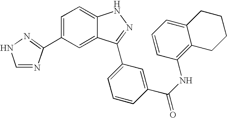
C1=C(C2=NNC=N2)C=C2C(=C1)NN=C2C1=CC=CC(C(NC2=C3C(=CC=C2)CCCC3)=O)=C1
